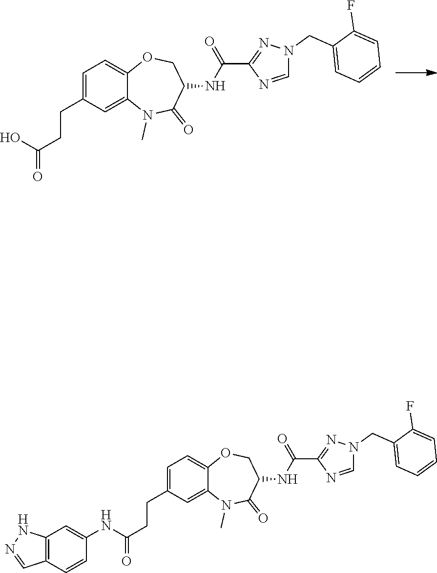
C1(CCC(=O)O)=CC=C2OCC(NC(C3=NN(CC4=CC=CC=C4F)C=N3)=O)C(=O)N(C)C2=C1.C1(CCC(=O)NC2=CC3=C(C=C2)C=NN3)=CC=C2OCC(NC(C3=NN(CC4=CC=CC=C4F)C=N3)=O)C(=O)N(C)C2=C1
